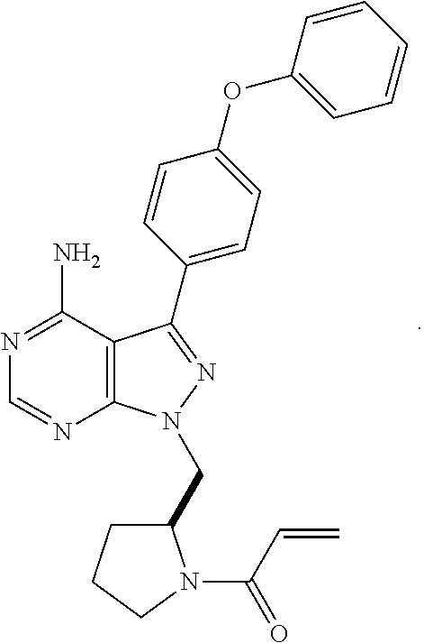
C12=C(C(N)=NC=N1)C(C1=CC=C(OC3=CC=CC=C3)C=C1)=NN2CC1CCCN1C(C=C)=O
